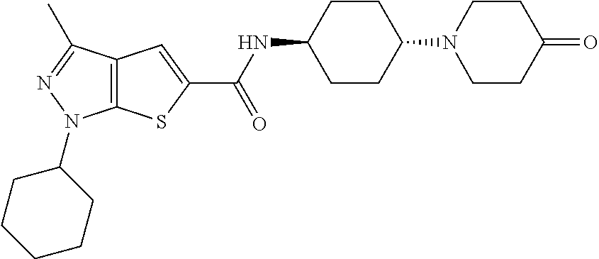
C1CC(N2CCC(=O)CC2)CCC1NC(C1=CC2=C(S1)N(C1CCCCC1)N=C2C)=O
